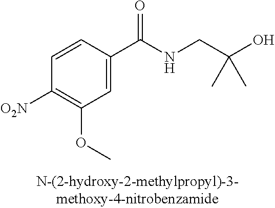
C1=C(C(=O)NCC(O)(C)C)C=CC([O2N])=C1OC
